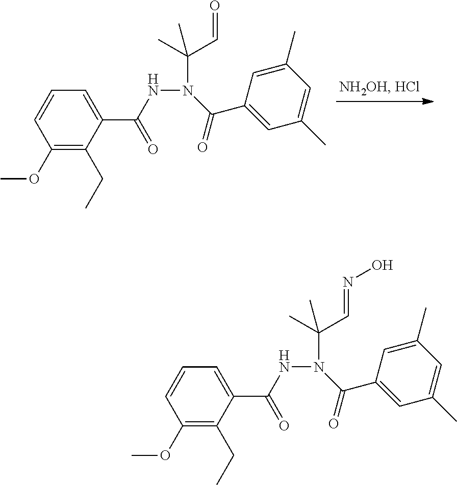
C1(OC)=C(CC)C(C(NN(C(C=O)(C)C)C(C2=CC(C)=CC(C)=C2)=O)=O)=CC=C1.C1(OC)=C(CC)C(C(NN(C(C=NO)(C)C)C(C2=CC(C)=CC(C)=C2)=O)=O)=CC=C1
